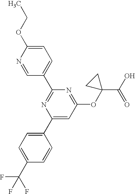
N1=CC(C2=NC(C3=CC=C(C(F)(F)F)C=C3)=CC(OC3(C(O)=O)CC3)=N2)=CC=C1OCC
